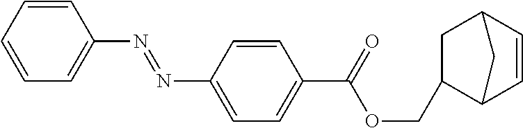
C1=CC=CC=C1N=NC1=CC=C(C(=O)OCC2CC3C=CC2C3)C=C1
